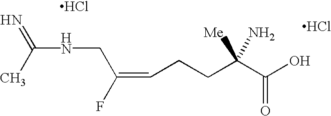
C(=CCCC(C(O)=O)([Me])N)(F)CNC(=N)C.Cl.Cl
